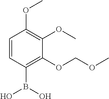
C1=CC(B(O)O)=C(OCOC)C(OC)=C1OC
